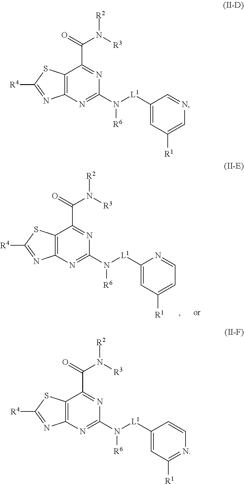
C12=C(N=C(N([L1]C3=CC([R1])=CN=C3)[R6])N=C1C(=O)N([R2])[R3])N=C([R4])S2.C12=C(N=C(N([L1]C3=CC([R1])=NC=C3)[R6])N=C1C(=O)N([R2])[R3])N=C([R4])S2.C12=C(N=C(N([L1]C3=CC([R1])=CC=N3)[R6])N=C1C(=O)N([R2])[R3])N=C([R4])S2
